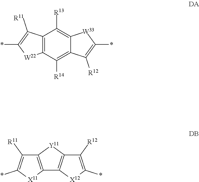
C12=C(C([R14])=C3C(=C1[R13])[W33]C(*)=C3[R12])[W22]C(*)=C2[R11].C12=C([X11]C(*)=C1[R11])C1=C([Y11]2)C([R12])=C(*)[X12]1
